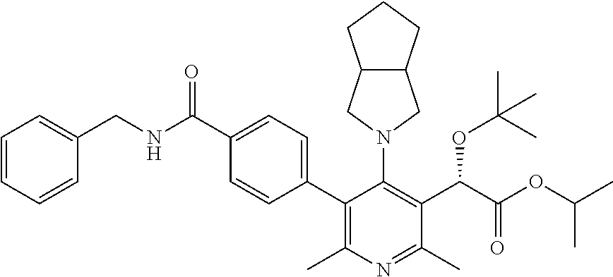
C1=CC=CC(CNC(C2=CC=C(C3=C(C)N=C(C)C(C(C(OC(C)C)=O)OC(C)(C)C)=C3N3CC4C(C3)CCC4)C=C2)=O)=C1
